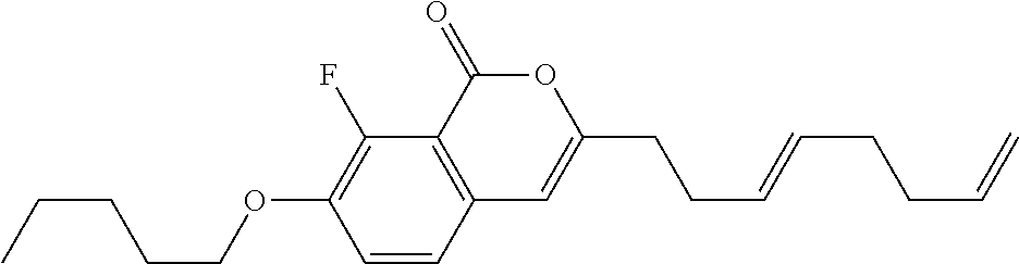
C1=CC2=C(C(F)=C1OCCCCC)C(=O)OC(CCC=CCCC=C)=C2
